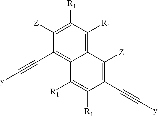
C1([R1])=C([Z])C(C#C[y])=C2C(=C1[R1])C([Z])=C(C#C[y])C([R1])=C2[R1]
